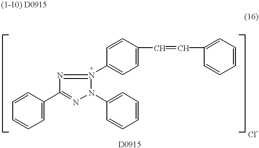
C1=CC(C2=NN(C3=CC=CC=C3)N(C3=CC=C(C=CC4=CC=CC=C4)C=C3)=N2)=CC=C1
